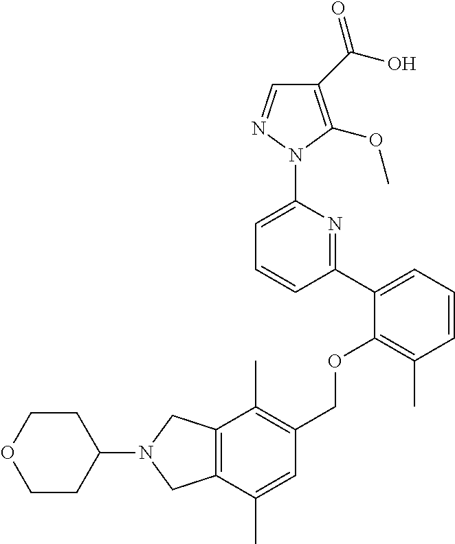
C1(C(O)=O)=C(OC)N(C2=CC=CC(C3=CC=CC(C)=C3OCC3=C(C)C4=C(C(C)=C3)CN(C3CCOCC3)C4)=N2)N=C1
